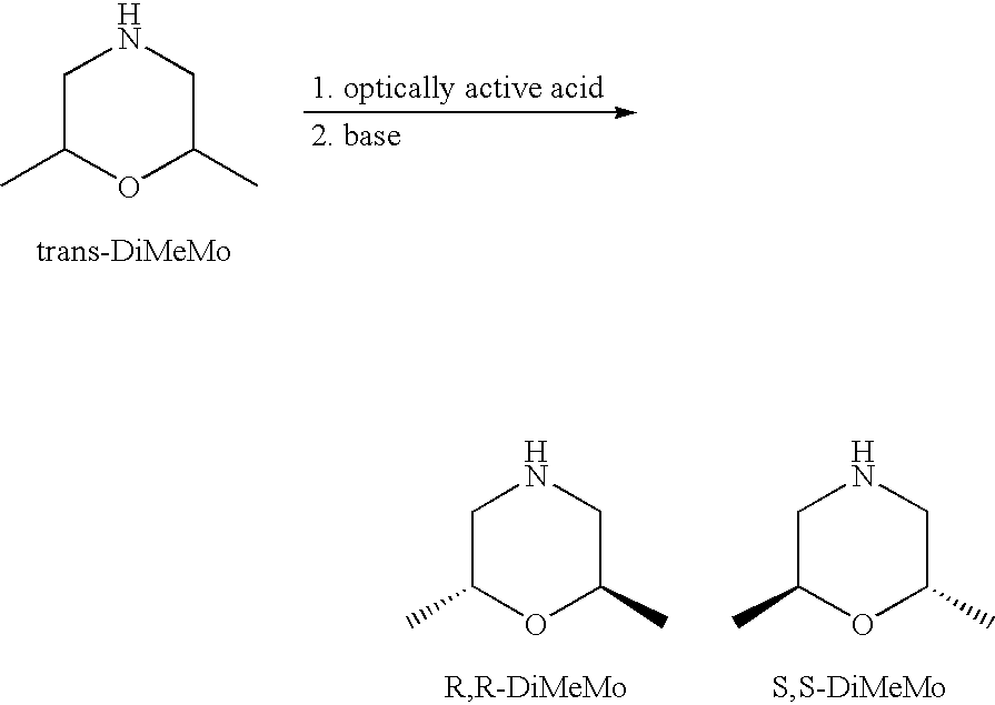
C1C(C)OC(C)CN1.C1C(C)OC(C)CN1.C1C(C)OC(C)CN1
